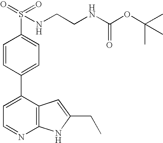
C1=C(C2=CC=C(S(=O)(=O)NCCNC(OC(C)(C)C)=O)C=C2)C2=C(N=C1)NC(CC)=C2
